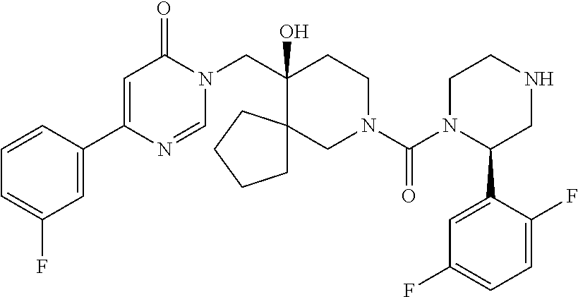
C1(C2=CC(F)=CC=C2)=CC(=O)N(CC2(O)CCN(C(=O)N3C(C4=CC(F)=CC=C4F)CNCC3)CC23CCCC3)C=N1
